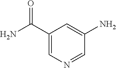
O=C(C1=CN=CC(N)=C1)N
